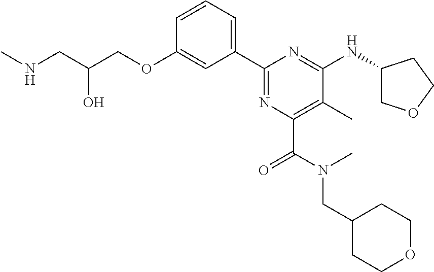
C1=CC=C(C2=NC(C(N(CC3CCOCC3)C)=O)=C(C)C(NC3COCC3)=N2)C=C1OCC(CNC)O
